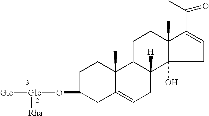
C1C(O[Glc]([Glc])[Rha])CC2=CCC3([H])C(C2(C)C1)CCC1(C)C3(O)CC=C1C(C)=O
